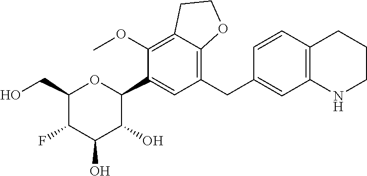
C1(CO)OC(C2=CC(CC3=CC4=C(C=C3)CCCN4)=C3C(=C2OC)CCO3)C(O)C(O)C1F
